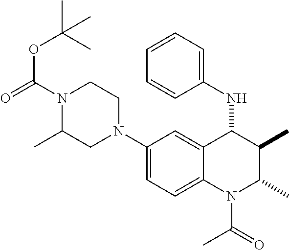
C1(N2CCN(C(OC(C)(C)C)=O)C(C)C2)=CC=C2C(=C1)C(NC1=CC=CC=C1)C(C)C(C)N2C(C)=O
